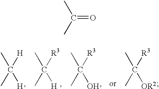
C(C)(C)([H])[H].C(C)(C)([R3])[H].C(C)(C)([R3])O.C(C)(C)([R3])[OR2].C(=O)(C)C
